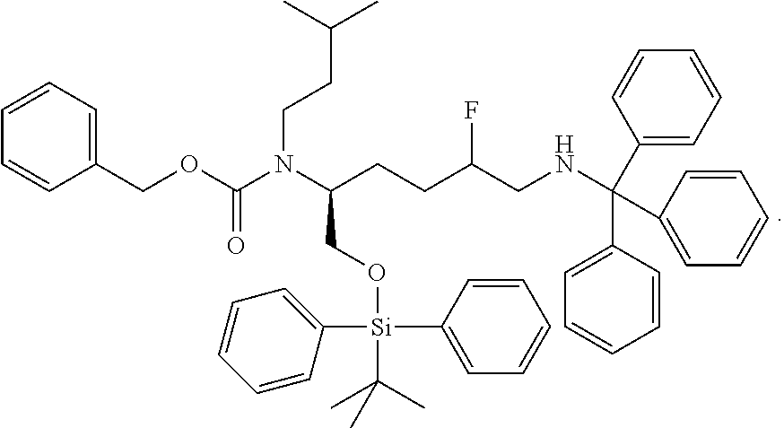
C1(COC(N(C(CO[Si](C2=CC=CC=C2)(C2=CC=CC=C2)C(C)(C)C)CCC(CNC(C2=CC=CC=C2)(C2=CC=CC=C2)C2=CC=CC=C2)F)CCC(C)C)=O)=CC=CC=C1
